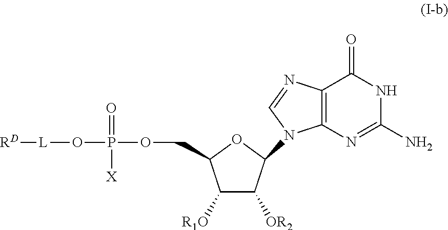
[RD][L]OP(OCC1C([R1O])C([OR2])C(N2C3=C(N=C2)C(=O)NC(N)=N3)O1)(=O)[X]
